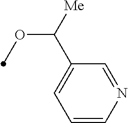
C1=CN=CC(C([Me])OC)=C1
